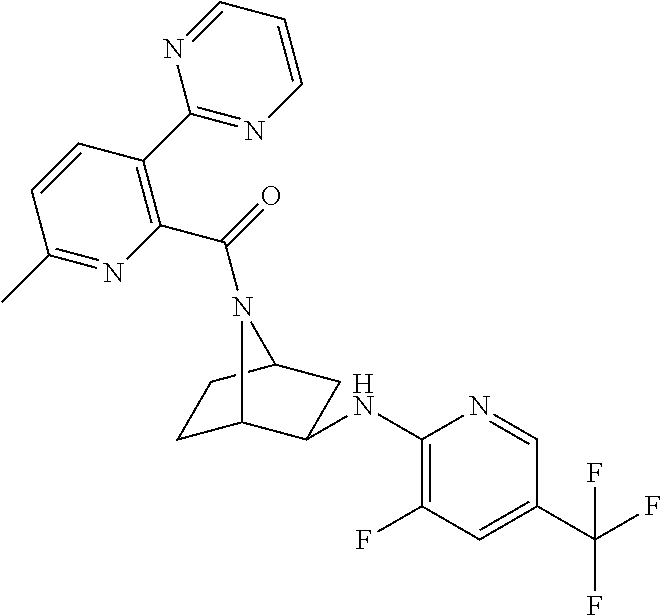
C1C2C(NC3=C(F)C=C(C(F)(F)F)C=N3)CC(C1)N2C(=O)C1=C(C2=NC=CC=N2)C=CC(C)=N1
